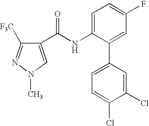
C1(C(NC2=CC=C(F)C=C2C2=CC=C(Cl)C(Cl)=C2)=O)=CN(C)N=C1[F3C]
